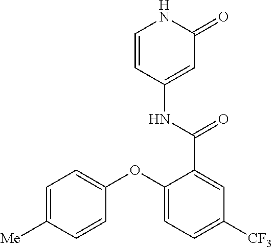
C1=CC(NC(=O)C2=CC([CF3])=CC=C2OC2=CC=C([Me])C=C2)=CC(=O)N1
